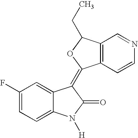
C1(F)=CC=C2C(=C1)C(=C1C3=C(C=NC=C3)C(CC)O1)C(=O)N2[H]
